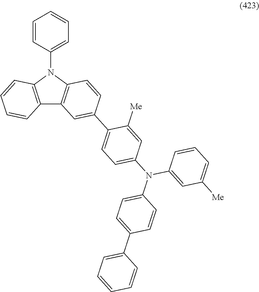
C1=CC(N2C3=C(C4=C2C=CC(C2=CC=C(N(C5=CC([Me])=CC=C5)C5=CC=C(C6=CC=CC=C6)C=C5)C=C2[Me])=C4)C=CC=C3)=CC=C1
